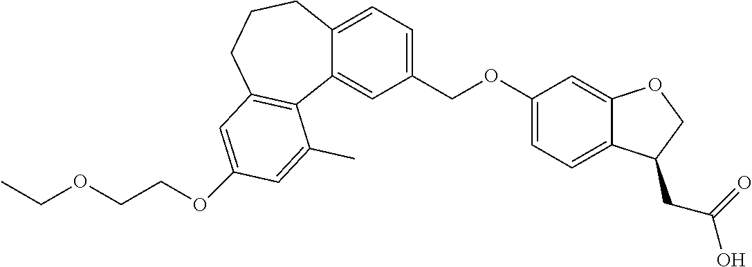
CCOCCOC1=CC2=C(C3=CC(COC4=CC=C5C(=C4)OCC5CC(=O)O)=CC=C3CCC2)C(C)=C1
